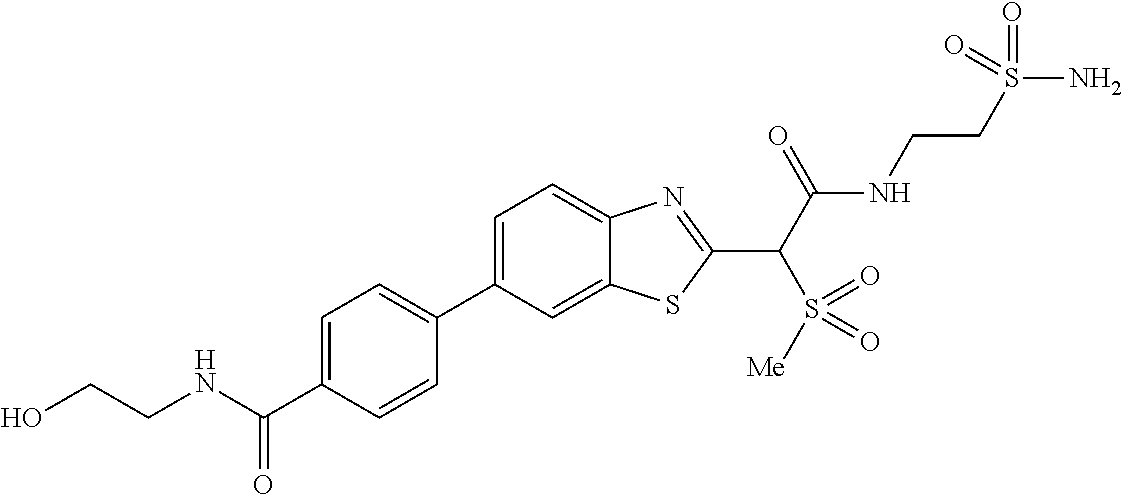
C1(C2=CC=C(C(NCCO)=O)C=C2)=CC=C2C(=C1)SC(C(C(NCCS(N)(=O)=O)=O)S(=O)([Me])=O)=N2
